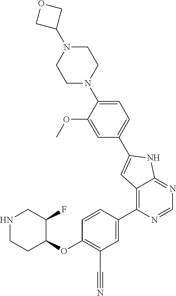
N1CCC(OC2=C(C#N)C=C(C3=C4C(=NC=N3)NC(C3=CC=C(N5CCN(C6COC6)CC5)C(OC)=C3)=C4)C=C2)C(F)C1
